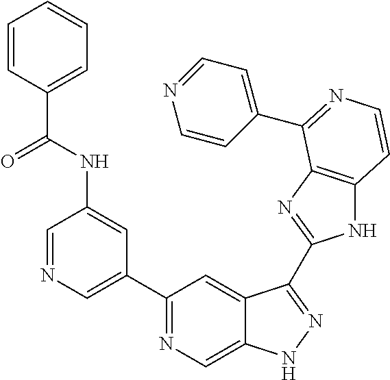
C1=NC=C(C2=NC=C3C(=C2)C(C2=NC4=C(N2)C=CN=C4C2=CC=NC=C2)=NN3)C=C1NC(C1=CC=CC=C1)=O
